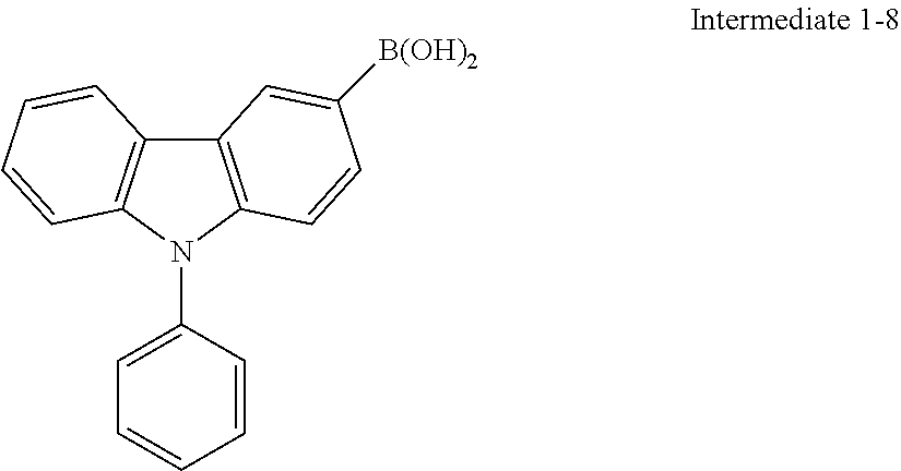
C12=C(N(C3=CC=CC=C3)C3=C1C=CC=C3)C=CC([B(OH)2])=C2
